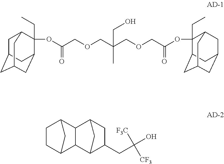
C1C2CC3CC(C(CC)(OC(COCC(COCC(=O)OC4(CC)C5CC6CC(CC4C6)C5)(CO)C)=O)C1C3)C2.C1CC2C3C(C1C2)C1CC(CC([F3C])([CF3])O)C3C1
